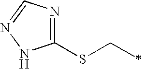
C1(SCC)=NC=NN1
